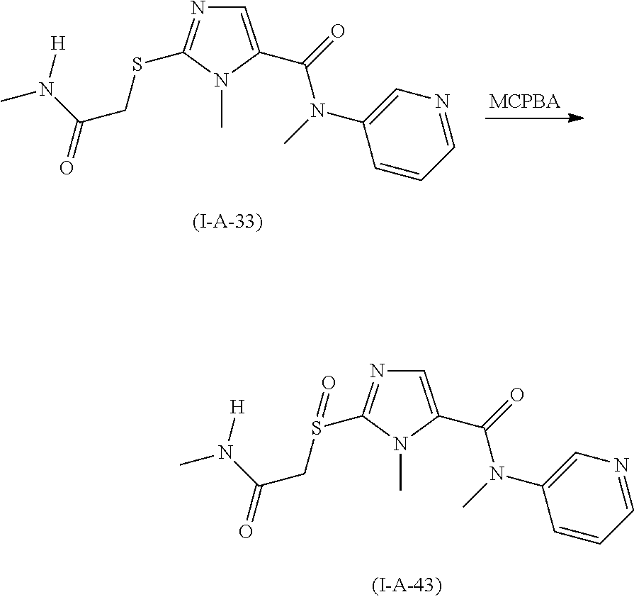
C1=C(C(=O)N(C)C2=CN=CC=C2)N(C)C(SCC(N(C)[H])=O)=N1.C1=C(C(=O)N(C)C2=CN=CC=C2)N(C)C(S(CC(N(C)[H])=O)=O)=N1
